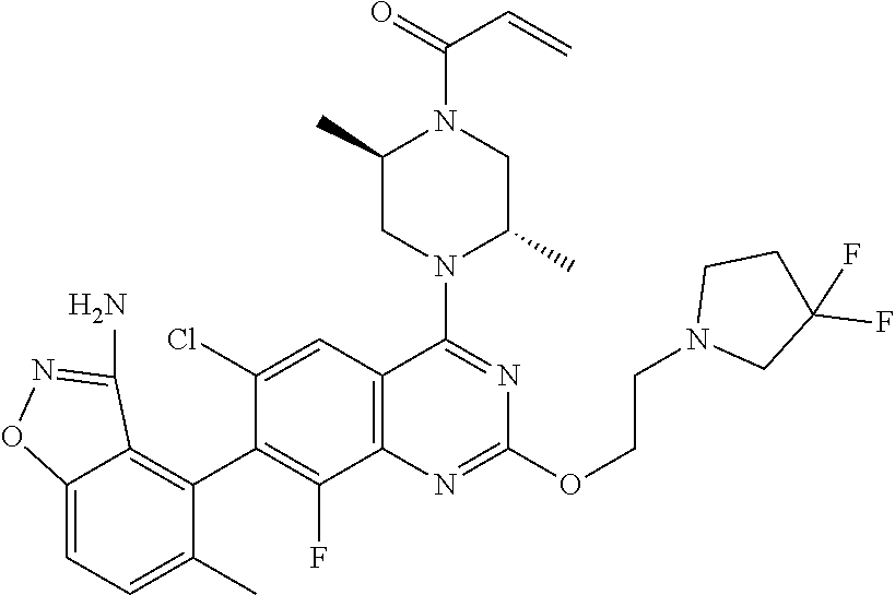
C12=C(C=C(Cl)C(C3=C4C(=CC=C3C)ON=C4N)=C1F)C(N1C(C)CN(C(C=C)=O)C(C)C1)=NC(OCCN1CC(F)(F)CC1)=N2
